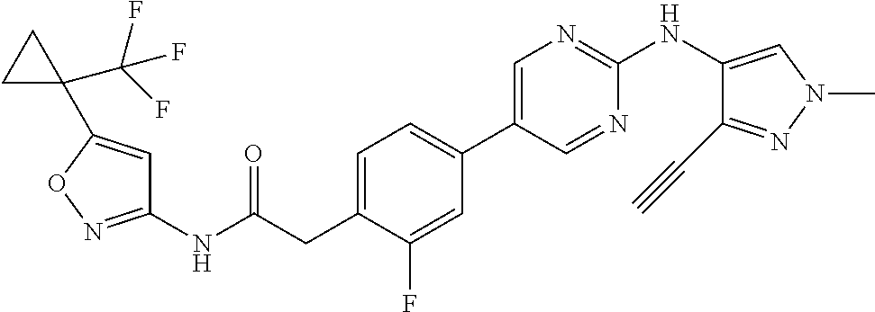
C1(NC(=O)CC2=CC=C(C3=CN=C(NC4=CN(C)N=C4C#C)N=C3)C=C2F)=NOC(C2(C(F)(F)F)CC2)=C1
